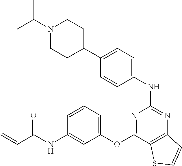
N1(C(C)C)CCC(C2=CC=C(NC3=NC4=C(C(OC5=CC=CC(NC(C=C)=O)=C5)=N3)SC=C4)C=C2)CC1
